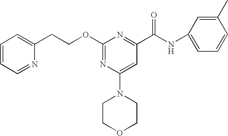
O(C1=NC(N2CCOCC2)=CC(C(NC2=CC=CC(C)=C2)=O)=N1)CCC1=CC=CC=N1
